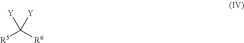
[R5]C([R6])([Y])[Y]
